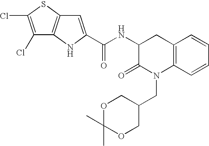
C12=C(C=CC=C1)N(CC1COC(C)(C)OC1)C(=O)C(NC(=O)C1=CC3=C(N1)C(Cl)=C(Cl)S3)C2
